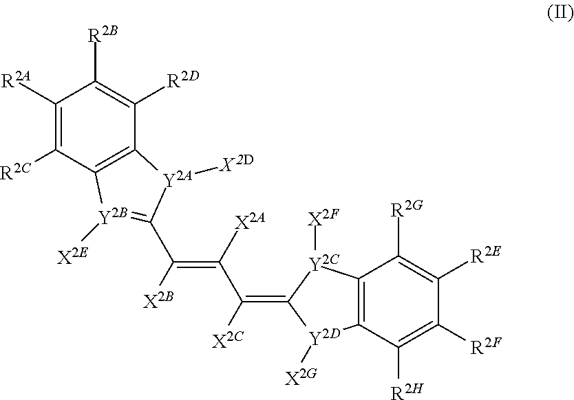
C1([R2A])=C([R2C])C2=C(C([R2D])=C1[R2B])[Y2A]([X2D])C(C(=C([X2A])C(=C1[Y2D]([X2G])C3=C([Y2C]1[X2F])C([R2G])=C([R2E])C([R2F])=C3[R2H])[X2C])[X2B])=[Y2B]2[X2E]
